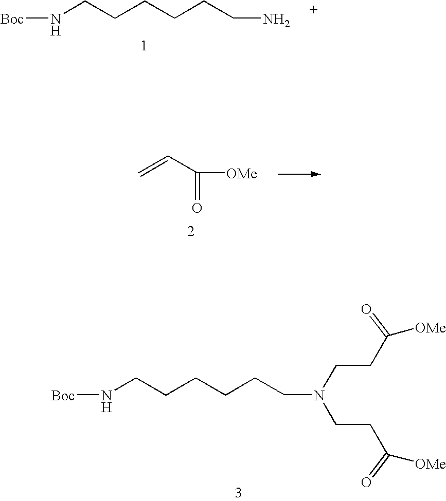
[Boc]NCCCCCCN.C=CC([OMe])=O.[Boc]NCCCCCCN(CCC([OMe])=O)CCC([OMe])=O
